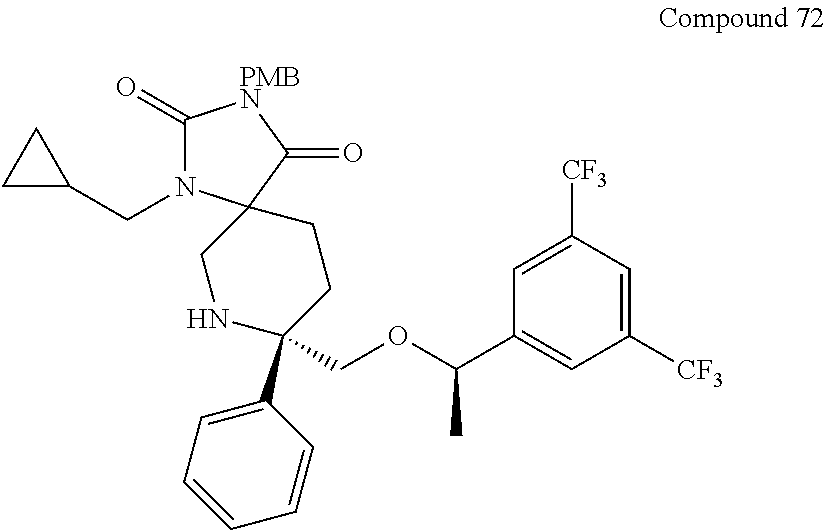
C1(=O)N(CC2CC2)C2(C(=O)[PMBN]1)CNC(C1=CC=CC=C1)(COC(C1=CC([CF3])=CC([CF3])=C1)C)CC2
